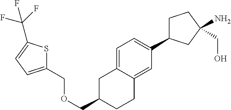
C1=C2C(=CC(C3CCC(CO)(N)C3)=C1)CCC(COCC1=CC=C(C(F)(F)F)S1)C2
